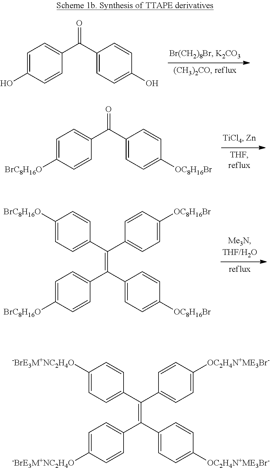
C1=C(O)C=CC(C(C2=CC=C(O)C=C2)=O)=C1.C1=C([BrC8H16O])C=CC(C(C2=CC=C([OC8H16Br])C=C2)=O)=C1.C1=C([BrC8H16O])C=CC(C(C2=CC=C([OC8H16Br])C=C2)=C(C2=CC=C([BrC8H16O])C=C2)C2=CC=C([OC8H16Br])C=C2)=C1.C1=C([-BrE3M+NC2H4O])C=CC(C(C2=CC=C([OC2H4N+ME3Br-])C=C2)=C(C2=CC=C([-BrE3M+NC2H4O])C=C2)C2=CC=C([OC2H4N+ME3Br-])C=C2)=C1
